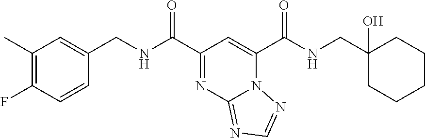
C1(C)=C(F)C=CC(CNC(C2=NC3=NC=NN3C(C(NCC3(O)CCCCC3)=O)=C2)=O)=C1
